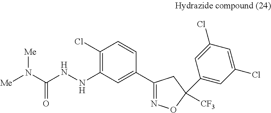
C1(Cl)=C(NNC(N([Me])[Me])=O)C=C(C2=NOC(C3=CC(Cl)=CC(Cl)=C3)([CF3])C2)C=C1
